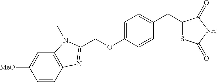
C1=C([MeO])C=CC2=C1N(C)C(COC1=CC=C(CC3SC(=O)[NH]C3=O)C=C1)=N2
